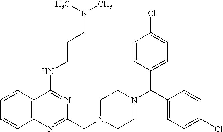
C1=CC2=C(C=C1)C(NCCCN(C)C)=NC(CN1CCN(C(C3=CC=C(Cl)C=C3)C3=CC=C(Cl)C=C3)CC1)=N2
